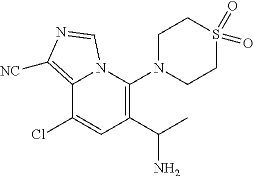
C12=C([NC])N=CN1C(N1CCS(=O)(=O)CC1)=C(C(C)N)C=C2Cl
